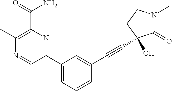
N1=CC(C2=CC=CC(C#CC3(O)C(=O)N(C)CC3)=C2)=NC(C(N)=O)=C1C
